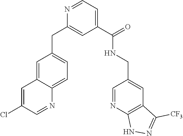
C1(C(=O)NCC2=CC3=C(N=C2)NN=C3[CF3])=CC=NC(CC2=CC=C3C(=C2)C=C(Cl)C=N3)=C1
